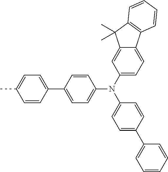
C1(N(C2=CC=C3C(=C2)C(C)(C)C2=C3C=CC=C2)C2=CC=C(C3=CC=CC=C3)C=C2)=CC=C(C2=CC=C(C)C=C2)C=C1
